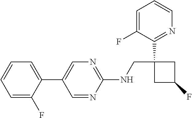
C1(C2=CN=C(NCC3(C4=NC=CC=C4F)CC(F)C3)N=C2)=CC=CC=C1F
